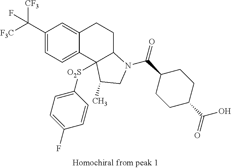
C(C1=CC=C2C(=C1)CCC1C2([O2S]C2=CC=C(F)C=C2)C(C)CN1C(C1CCC(C(=O)O)CC1)=O)([F3C])([CF3])F
